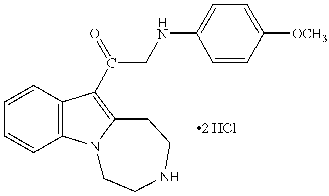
C1=CC2=C(C=C1)N1C(=C2C(CNC2=CC=C([OCH3])C=C2)=O)CCNCC1
